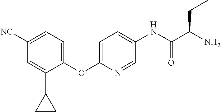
C1(OC2=CC=C(NC(C(N)CC)=O)C=N2)=CC=C([NC])C=C1C1CC1
